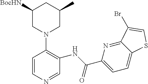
C1([BocHN])CN(C2=C(NC(=O)C3=CC=C4C(=N3)C(Br)=CS4)C=NC=C2)CC(C)C1
